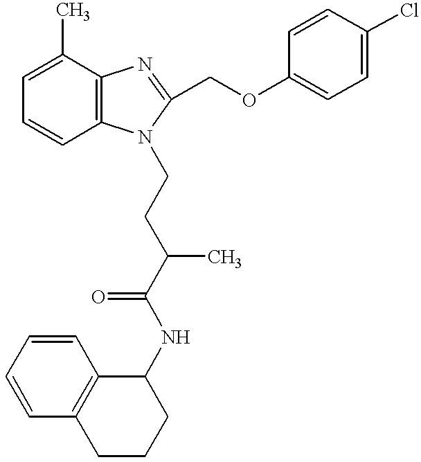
C1=C(C)C2=C(C=C1)N(CCC(C(NC1C3=C(CCC1)C=CC=C3)=O)C)C(COC1=CC=C(Cl)C=C1)=N2
